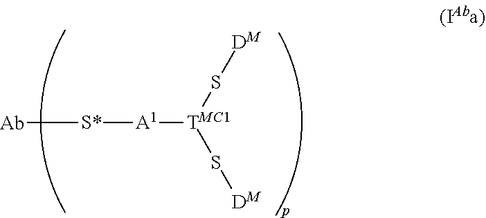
[A1]([TMC1](S[DM])S[DM])[S*][Ab]
